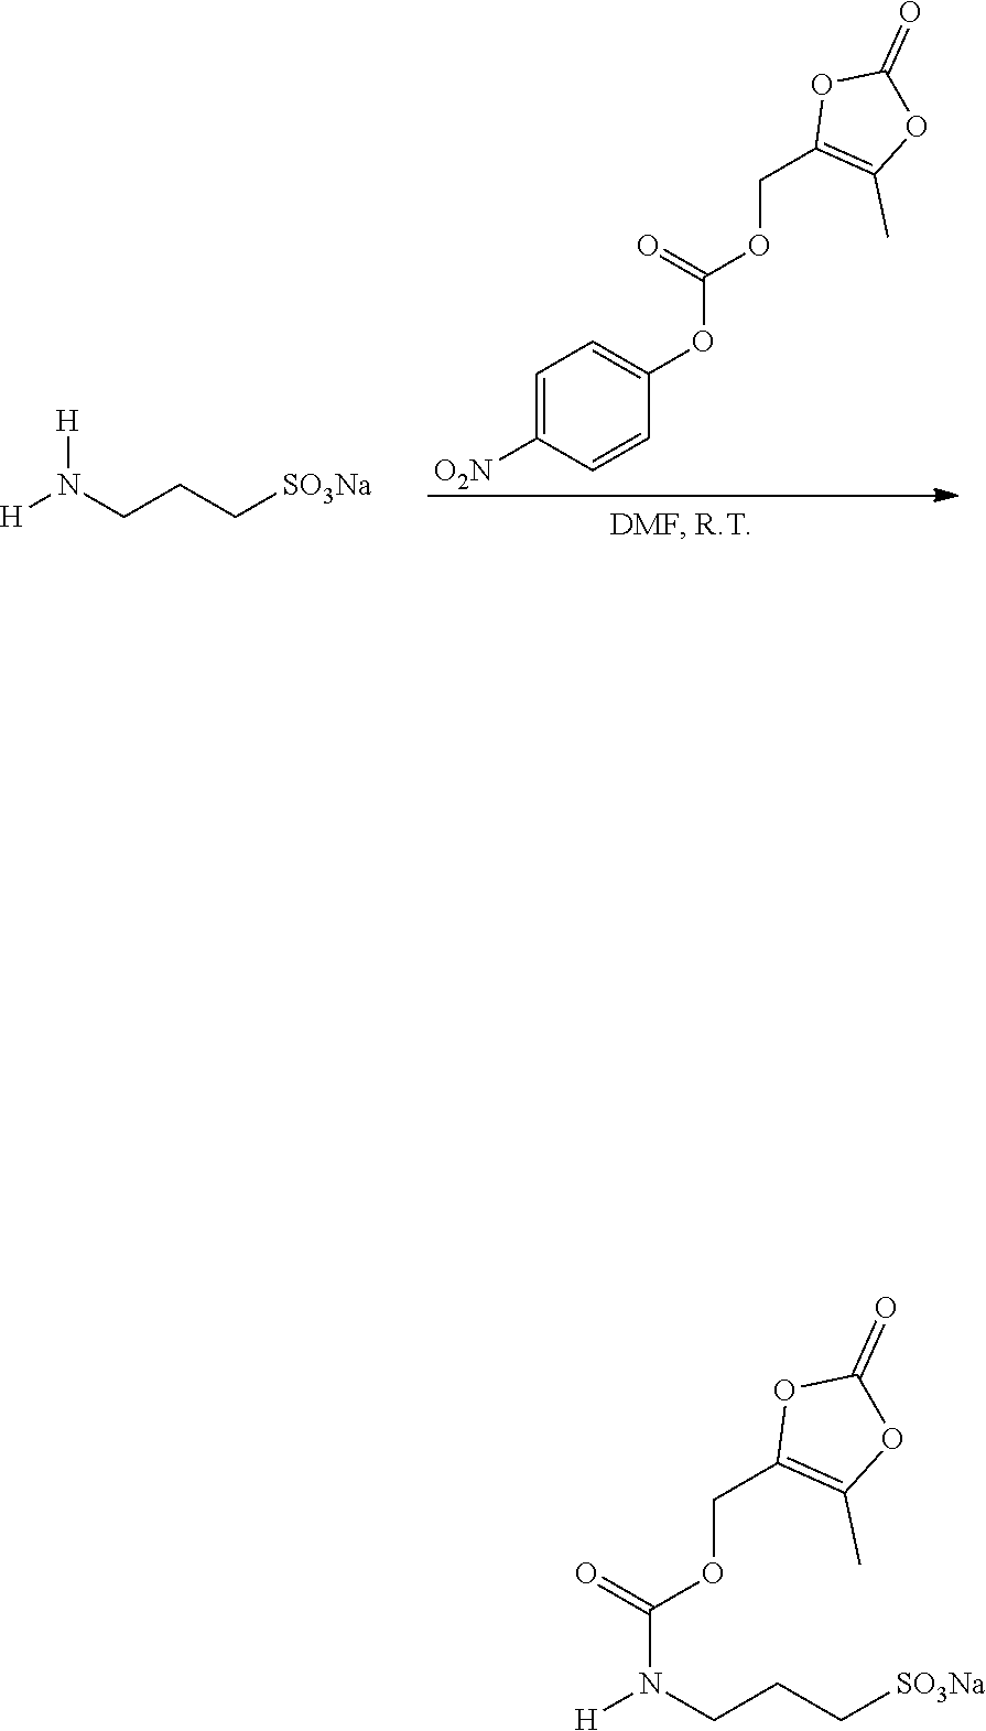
[O2N]C1=CC=C(OC(OCC2=C(C)OC(=O)O2)=O)C=C1.[H]N(CCC[SO3Na])[H].N(C(OCC1=C(C)OC(=O)O1)=O)(CCC[SO3Na])[H]
